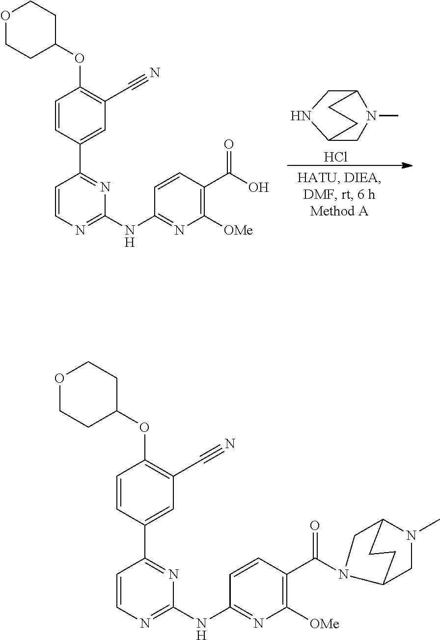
C1=CC(C2=NC(NC3=NC([OMe])=C(C(O)=O)C=C3)=NC=C2)=CC(C#N)=C1OC1CCOCC1.Cl.C12CNC(CN1C)CC2.C1=CC(C2=NC(NC3=NC([OMe])=C(C(=O)N4CC5N(C)CC4CC5)C=C3)=NC=C2)=CC(C#N)=C1OC1CCOCC1
